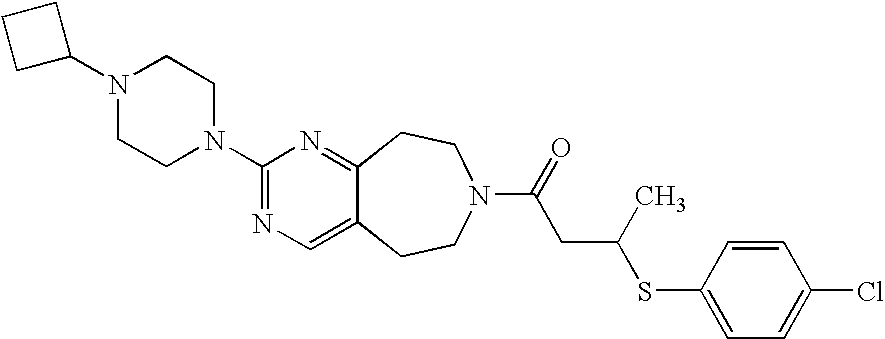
N1(C2CCC2)CCN(C2=NC=C3C(=N2)CCN(C(=O)CC(SC2=CC=C(Cl)C=C2)C)CC3)CC1
